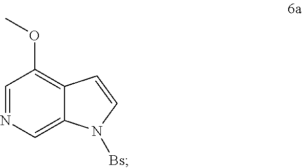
C1=NC=C2C(=C1OC)C=CN2[Bs]
